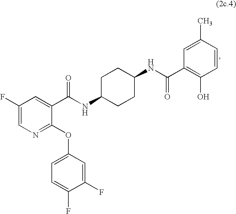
C1=CC(C)=CC(C(NC2CCC(NC(C3=CC(F)=CN=C3OC3=CC=C(F)C(F)=C3)=O)CC2)=O)=C1O
